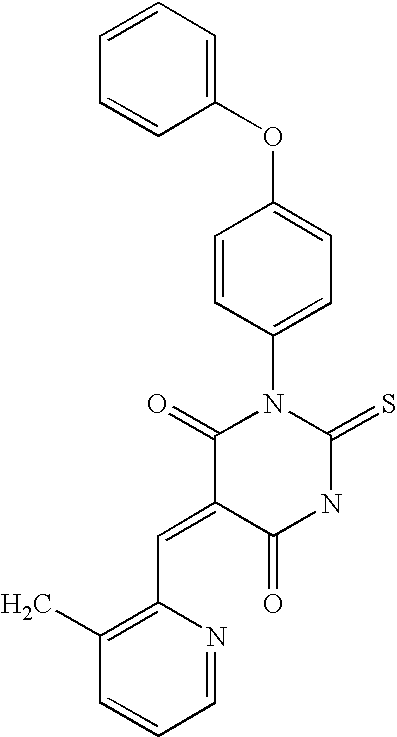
C1(OC2=CC=C(N3C(=O)C(=CC4=C(C)C=CC=N4)C(=O)NC3=S)C=C2)=CC=CC=C1
